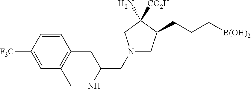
C1(CN2CC(CCC[B(OH)2])C(N)([CO2H])C2)NCC2=C(C1)C=CC([F3C])=C2
